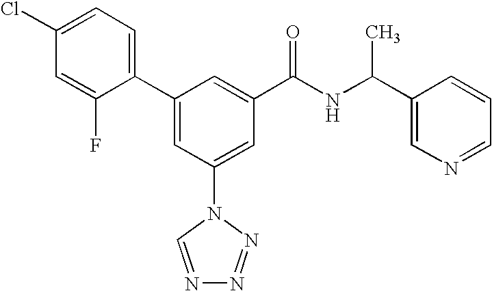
C1(C2=CC(N3C=NN=N3)=CC(C(NC(C3=CN=CC=C3)C)=O)=C2)=CC=C(Cl)C=C1F
